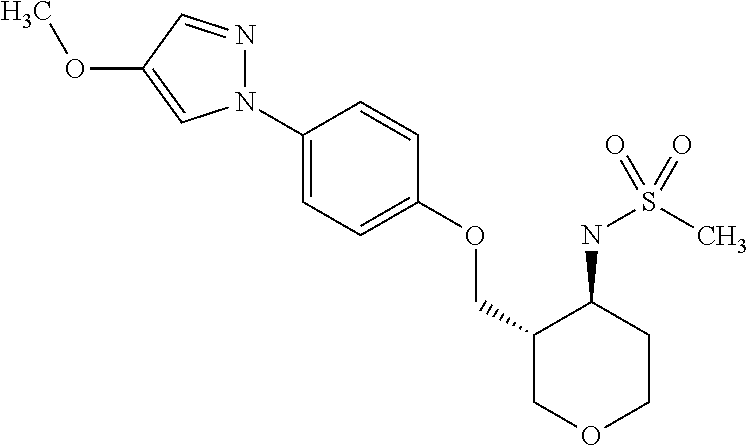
N1(C2=CC=C(OCC3COCCC3NS(C)(=O)=O)C=C2)N=CC(OC)=C1
